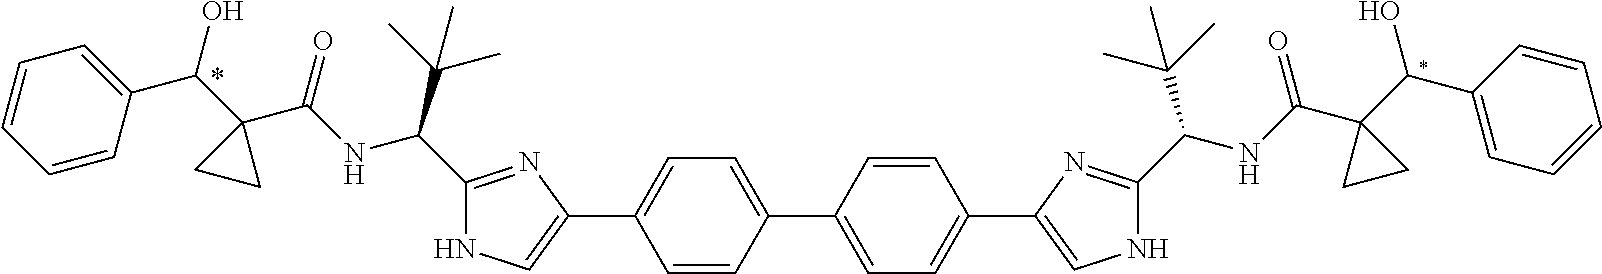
C1=CC(C(C2(C(NC(C3=NC(C4=CC=C(C5=CC=C(C6=CNC(C(NC(C7(C(C8=CC=CC=C8)O)CC7)=O)C(C)(C)C)=N6)C=C5)C=C4)=CN3)C(C)(C)C)=O)CC2)O)=CC=C1
